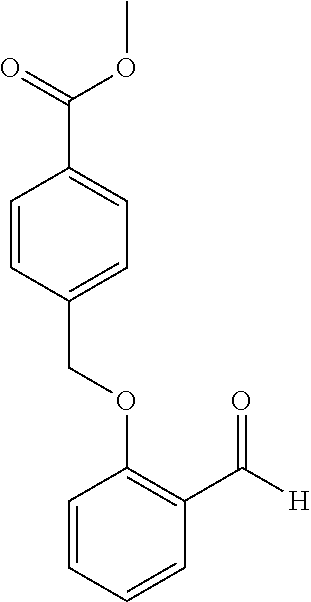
C1=CC(COC2=C(C([H])=O)C=CC=C2)=CC=C1C(=O)OC
